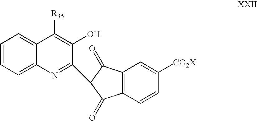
C1=CC=C2C(=C1)C([R35])=C(O)C(C1C(=O)C3=C(C1=O)C=C([CO2X])C=C3)=N2
